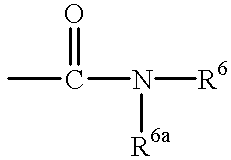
CC(=O)N([R6a])[R6]
